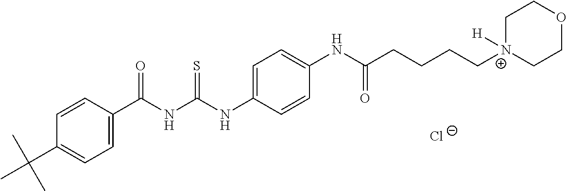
C1=C(C(NC(NC2=CC=C(NC(CCCC[N+]3([H])CCOCC3)=O)C=C2)=S)=O)C=CC(C(C)(C)C)=C1.[Cl-]
